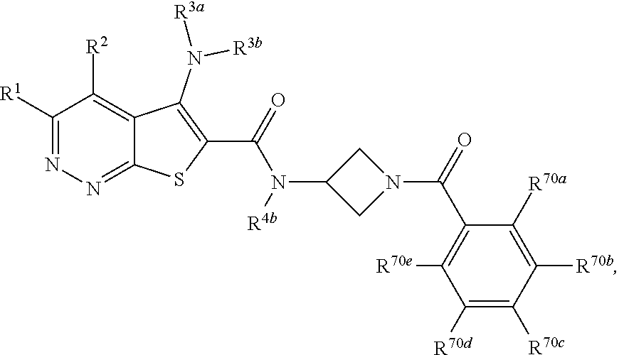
C1([R1])=NN=C2C(=C1[R2])C(N([R3b])[R3a])=C(C(=O)N(C1CN(C(=O)C3=C([R70e])C([R70d])=C([R70c])C([R70b])=C3[R70a])C1)[R4b])S2
